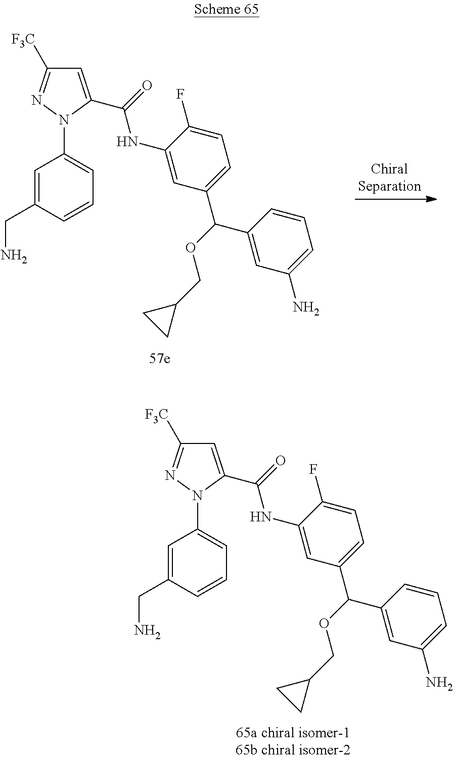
C1=C(CN)C=CC=C1N1C(C(NC2=CC(C(C3=CC(N)=CC=C3)OCC3CC3)=CC=C2F)=O)=CC([F3C])=N1.C1=C(CN)C=CC=C1N1C(C(NC2=CC(C(C3=CC(N)=CC=C3)OCC3CC3)=CC=C2F)=O)=CC([F3C])=N1
